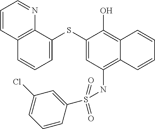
C12=C(NS(=O)(=O)C3=CC(Cl)=CC=C3)C=C(SC3=CC=CC4=C3N=CC=C4)C(O)=C1C=CC=C2
